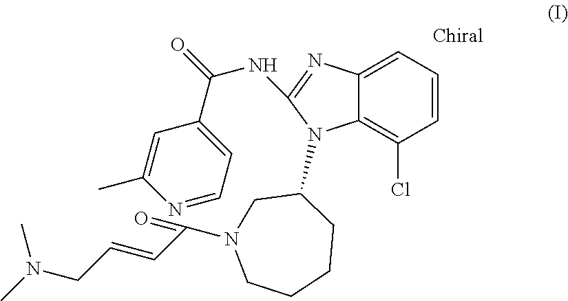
N1=CC=C(C(=O)NC2=NC3=CC=CC(Cl)=C3N2C2CN(C(=O)C=CCN(C)C)CCCC2)C=C1C
